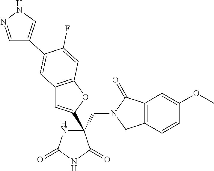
C(C1(C2=CC3=C(O2)C=C(F)C(C2=CNN=C2)=C3)NC(=O)NC1=O)N1CC2=C(C1=O)C=C(OC)C=C2
